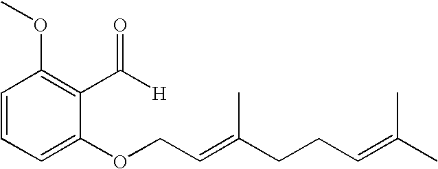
C1=CC=C(OCC=C(CCC=C(C)C)C)C(C([H])=O)=C1OC
